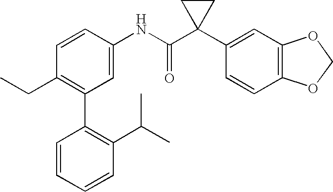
C1(C2=C(CC)C=CC(NC(C3(C4=CC5=C(C=C4)OCO5)CC3)=O)=C2)=C(C(C)C)C=CC=C1
